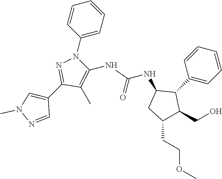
C1(C2=NN(C3=CC=CC=C3)C(NC(=O)NC3CC(CCOC)C(CO)C3C3=CC=CC=C3)=C2C)=CN(C)N=C1
